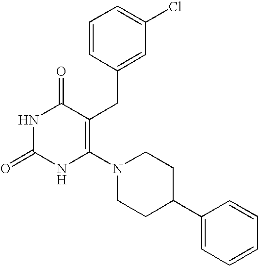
N1C(=O)NC(N2CCC(C3=CC=CC=C3)CC2)=C(CC2=CC(Cl)=CC=C2)C1=O
